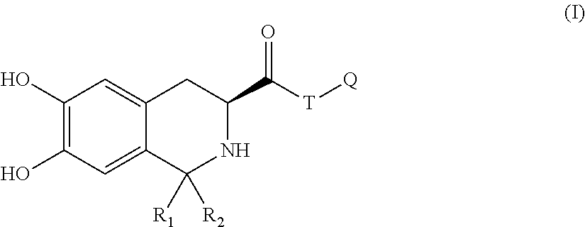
C1(O)=C(O)C=C2C(=C1)CC(C([T][Q])=O)NC2([R1])[R2]
